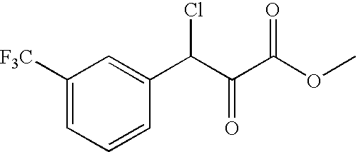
C1([F3C])=CC=CC(C(C(C(OC)=O)=O)Cl)=C1
